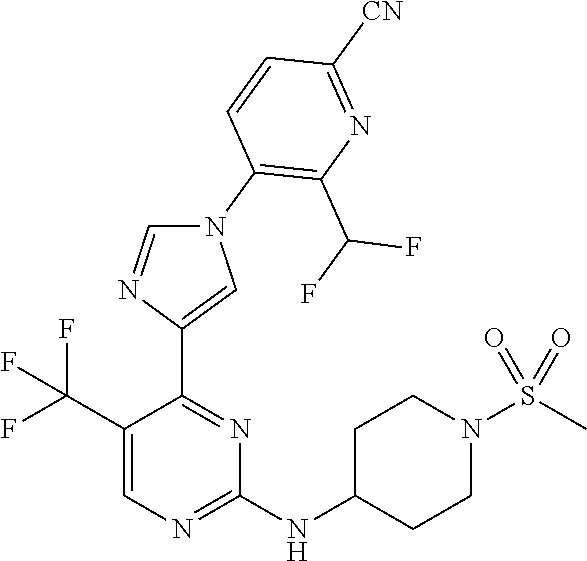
N1(C2=C(C(F)F)N=C([CN])C=C2)C=NC(C2=NC(NC3CCN(S(C)(=O)=O)CC3)=NC=C2C(F)(F)F)=C1
